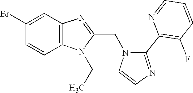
C1(Br)=CC2=C(C=C1)N(CC)C(CN1C=CN=C1C1=C(F)C=CC=N1)=N2
